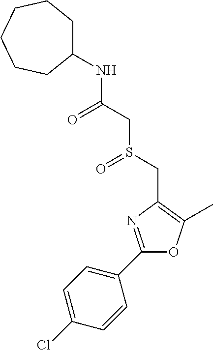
C1=C(Cl)C=CC(C2=NC(CS(CC(=O)NC3CCCCCC3)=O)=C(C)O2)=C1
